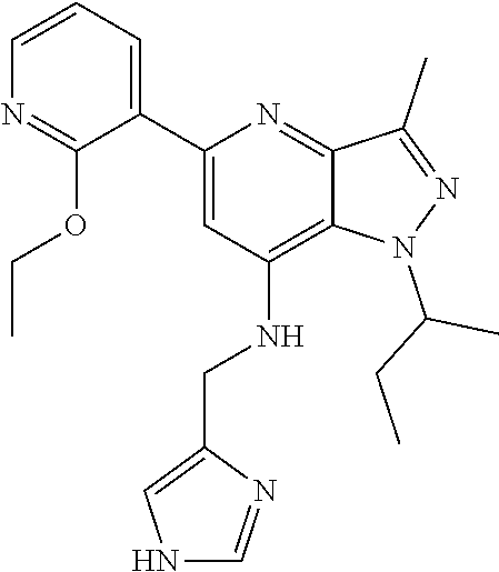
C(CC)(C)N1C2=C(NCC3=CNC=N3)C=C(C3=CC=CN=C3OCC)N=C2C(C)=N1
